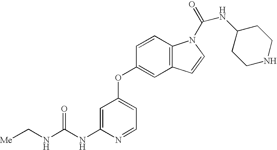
N(C(NC1=CC(OC2=CC3=C(C=C2)N(C(=O)NC2CCNCC2)C=C3)=CC=N1)=O)C[Me]
